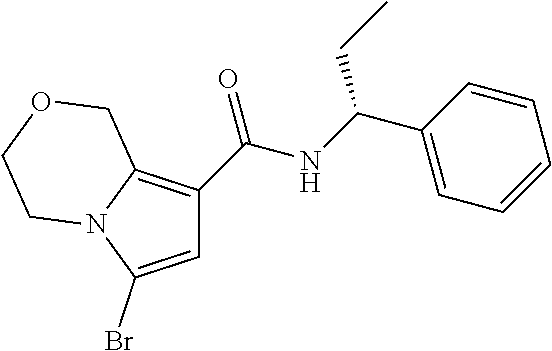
C1=C(Br)N2C(=C1C(NC(C1=CC=CC=C1)CC)=O)COCC2
